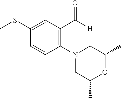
C1(N2CC(C)OC(C)C2)=C(C(=O)[H])C=C(SC)C=C1
